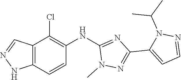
N1(C)N=C(C2=CC=NN2C(C)C)N=C1NC1=C(Cl)C2=C(NN=C2)C=C1
